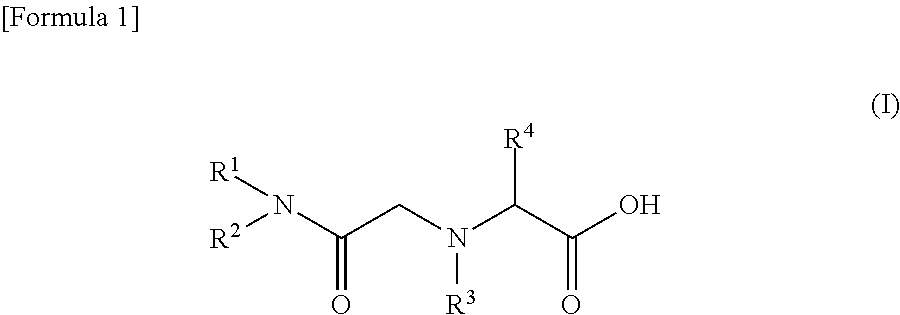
N(C(CN(C(C(O)=O)[R4])[R3])=O)([R2])[R1]
